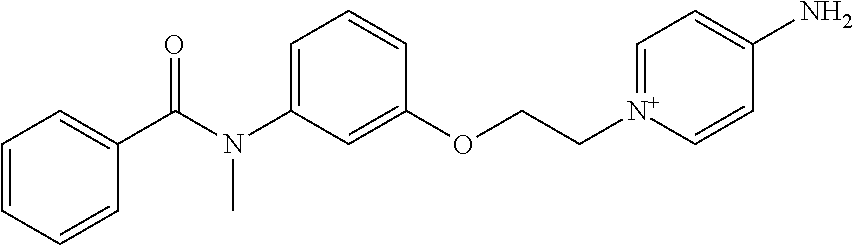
C1=CC=CC(C(N(C2=CC=CC(OCC[N+]3=CC=C(N)C=C3)=C2)C)=O)=C1
